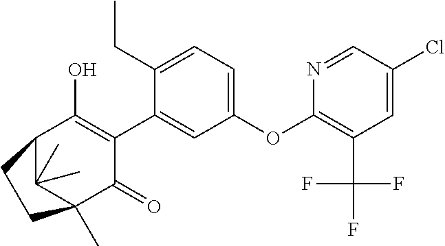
C1(OC2=C(C(F)(F)F)C=C(Cl)C=N2)=CC=C(CC)C(C2=C(O)C3C(C)(C)C(C)(C2=O)CC3)=C1
